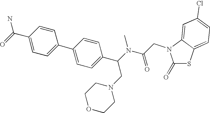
C1(=O)SC2=CC=C(Cl)C=C2N1CC(N(C(C1=CC=C(C2=CC=C(C(N)=O)C=C2)C=C1)CN1CCOCC1)C)=O
